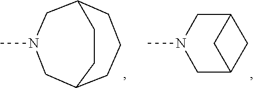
C12CN(C)CC(CCC1)CC2.N1(C)CC2CC(C1)C2
